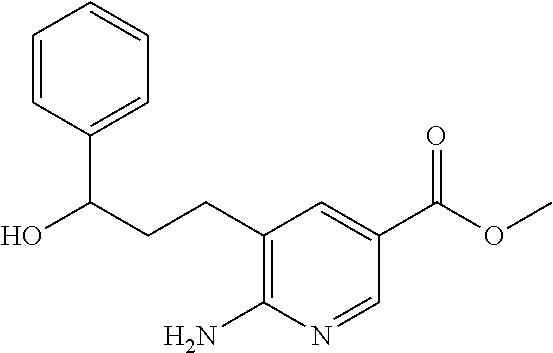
C1(CCC(O)C2=CC=CC=C2)=C(N)N=CC(C(OC)=O)=C1
